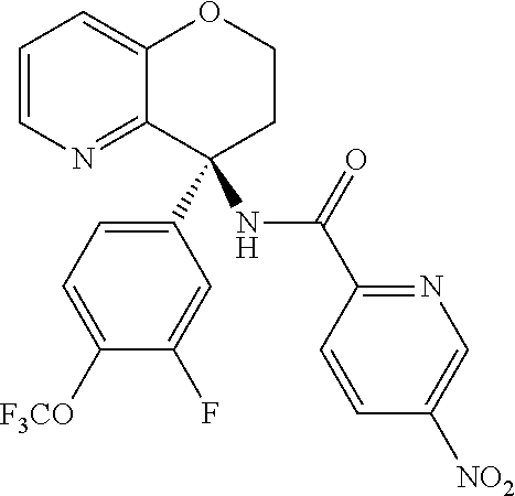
C1=CN=C2C(=C1)OCCC2(C1=CC=C([F3CO])C(F)=C1)NC(C1=NC=C([NO2])C=C1)=O
